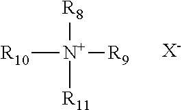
[R8][N+]([R11])([R9])[R10].[X-]
